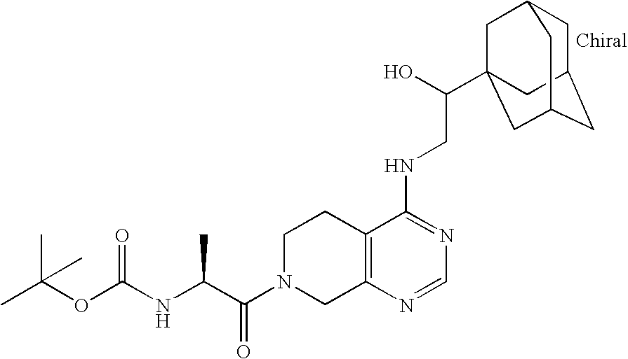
C(=O)(N1CC2=C(CC1)C(NCC(O)C13CC4CC(CC(C1)C4)C3)=NC=N2)C(NC(OC(C)(C)C)=O)C
